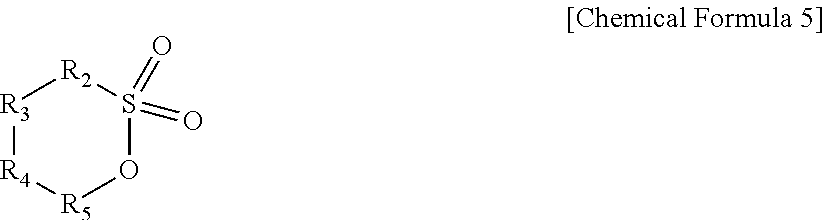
[R3]1[R4][R5]OS(=O)(=O)[R2]1
